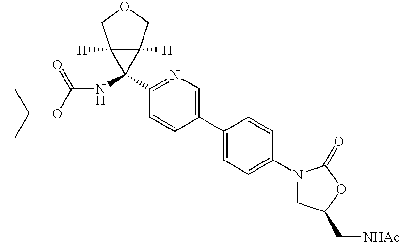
C1(N2CC(C[NHAc])OC2=O)=CC=C(C2=CN=C(C3(NC(OC(C)(C)C)=O)C4([H])C3([H])COC4)C=C2)C=C1
